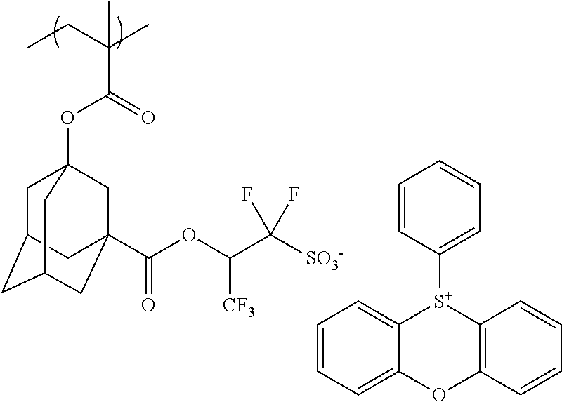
C1=CC=C2C(=C1)[S+](C1=CC=CC=C1)C1=C(C=CC=C1)O2.CCC(C)(C(=O)OC12CC3CC(CC(C(OC([CF3])C(F)(F)[SO3-])=O)(C1)C3)C2)C
